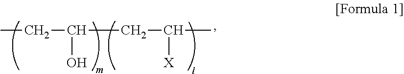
CCC(CC(C)[X])O
